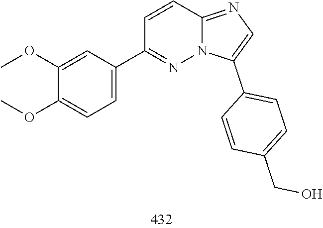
N1=C(C2=CC=C(OC)C(OC)=C2)C=CC2=NC=C(C3=CC=C(CO)C=C3)N12
